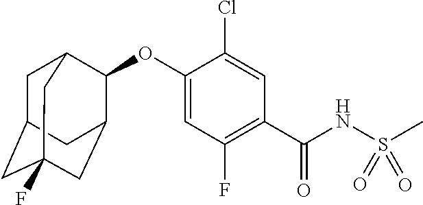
O(C1=CC(F)=C(C(NS(=O)(=O)C)=O)C=C1Cl)C1C2CC3(F)CC(CC1C3)C2
